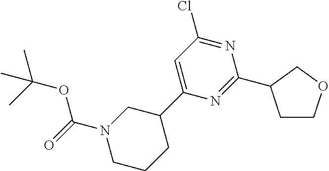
C1COCC1C1=NC(C2CN(C(=O)OC(C)(C)C)CCC2)=CC(Cl)=N1
